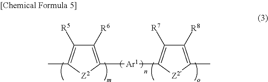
C1([R6])=C([Ar1]C2=C([R7])C([R8])=C(C)[Z2]2)[Z2]C(C)=C1[R5]
